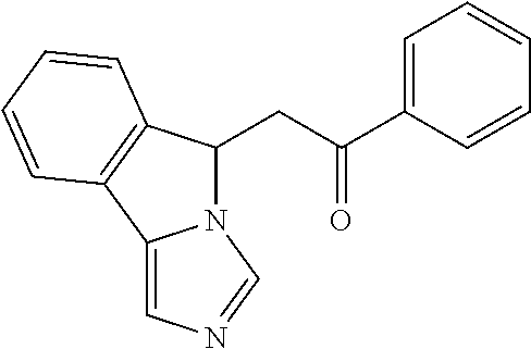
C(C(C1=CC=CC=C1)=O)C1N2C(=CN=C2)C2=C1C=CC=C2
